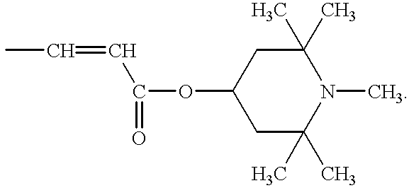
CC=CC(OC1CC(C)(C)N(C)C(C)(C)C1)=O
